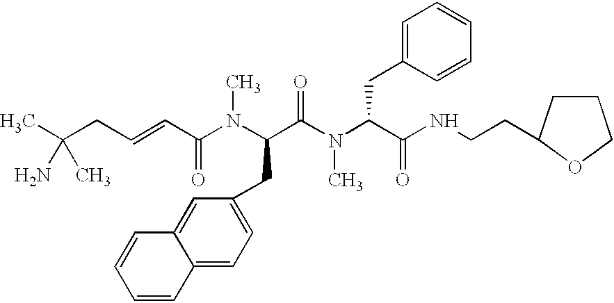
CC(CC=CC(N(C(C(N(C(C(NCCC1CCCO1)=O)CC1=CC=CC=C1)C)=O)CC1=CC=C2C(=C1)C=CC=C2)C)=O)(C)N
